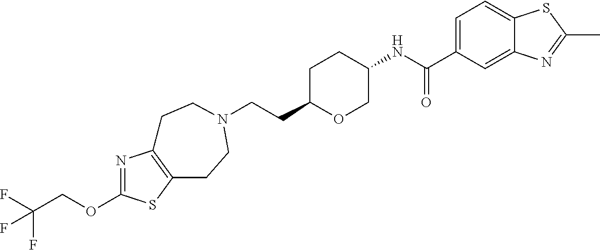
C(CC1OCC(NC(C2=CC=C3C(=C2)N=C(C)S3)=O)CC1)N1CCC2=C(N=C(OCC(F)(F)F)S2)CC1
